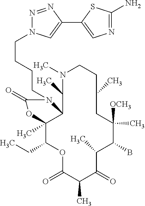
O1C(=O)C(C)C(=O)C(C)C(B)C([OCH3])(C)CC(C)CCN(C)C(C)C2C(C)(C1CC)OC(=O)N2CCCCN1N=NC(C2=CN=C(N)S2)=C1
